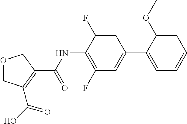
C1OCC(C(NC2=C(F)C=C(C3=CC=CC=C3OC)C=C2F)=O)=C1C(O)=O
